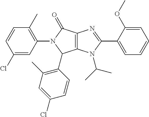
C12=C(N(C(C)C)C(C3=CC=CC=C3OC)=N1)C(C1=C(C)C=C(Cl)C=C1)N(C1=C(C)C=CC(Cl)=C1)C2=O
